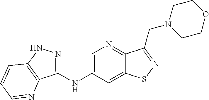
C1(NC2=CN=C3C(=C2)SN=C3CN2CCOCC2)=NNC2=C1N=CC=C2
